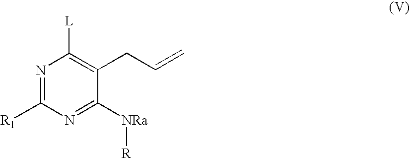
N1=C([R1])N=C([NRa][R])C(CC=C)=C1[L]
